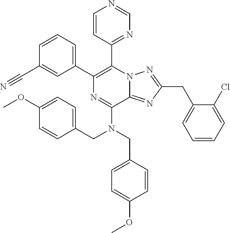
C1(C2=C(C3=NC=NC=C3)N3C(=NC(CC4=CC=CC=C4Cl)=N3)C(N(CC3=CC=C(OC)C=C3)CC3=CC=C(OC)C=C3)=N2)=CC=CC(C#N)=C1
